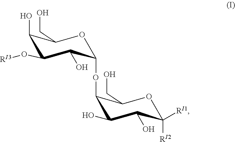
O1C(OC2C(CO)OC([RI1])([RI2])C(O)C2O)C(O)C(O[RI3])C(O)C1CO
